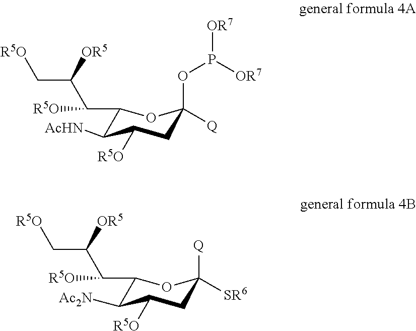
C1(C(C(C[R5O])[OR5])[R5O])C([Ac2N])C([R5O])CC([Q])([SR6])O1.C1(C(C(C[R5O])[OR5])[R5O])C([AcHN])C([R5O])CC(OP([OR7])[OR7])([Q])O1
